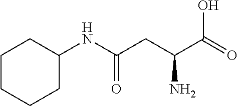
N(C(=O)CC(C(=O)O)N)C1CCCCC1
